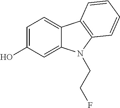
C1=C(O)C=C2C(=C1)C1=C(N2CCF)C=CC=C1
